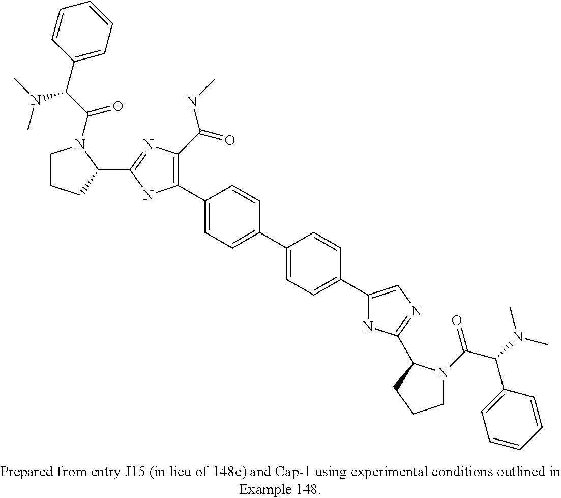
C1(C2=CC=C(C3=CC=C(C4=CN=C(C5N(C(=O)C(C6=CC=CC=C6)N(C)C)CCC5)N4)C=C3)C=C2)=C(C(=O)NC)N=C(C2N(C(C(N(C)C)C3=CC=CC=C3)=O)CCC2)N1
